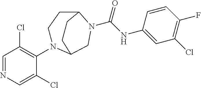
C1=NC=C(Cl)C(N2CCC3N(C(NC4=CC(Cl)=C(F)C=C4)=O)CC2CC3)=C1Cl
